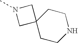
N1(C)CC2(C1)CCNCC2
